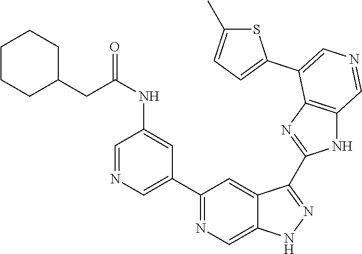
C1(C2=CN=CC(NC(CC3CCCCC3)=O)=C2)=NC=C2C(=C1)C(C1=NC3=C(N1)C=NC=C3C1=CC=C(C)S1)=NN2
